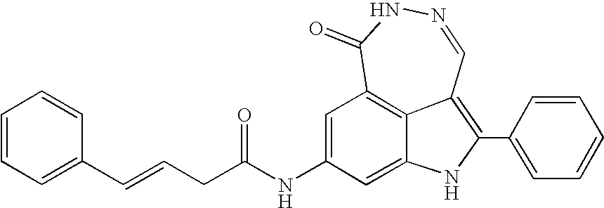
C(=CCC(=O)NC1=CC2=C3C(=C(C4=CC=CC=C4)NC3=C1)C=NNC2=O)C1=CC=CC=C1
